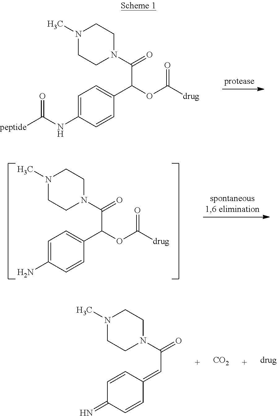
[peptide]C(NC1=CC=C(C(C(=O)N2CCN(C)CC2)OC([drug])=O)C=C1)=O.NC1=CC=C(C(C(=O)N2CCN(C)CC2)OC([drug])=O)C=C1.N=C1C=CC(=CC(=O)N2CCN(C)CC2)C=C1.[CO2].[drug]
